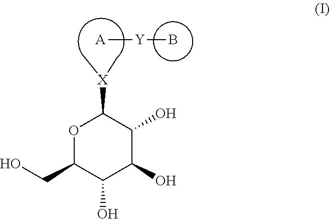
O1C(CO)C(O)C(O)C(O)C1[X](C)C.B[Y][A]
